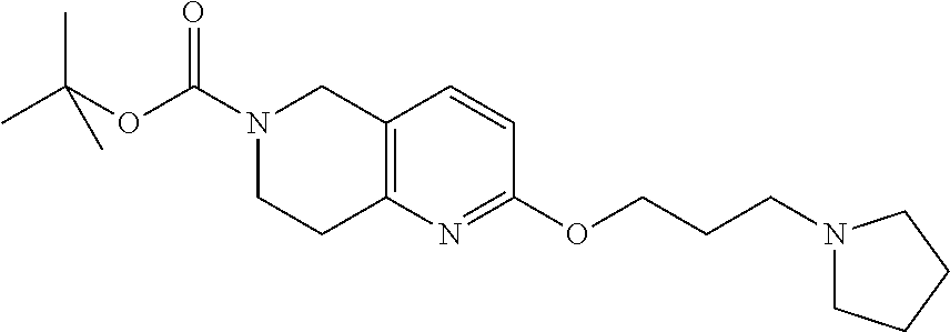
C12=C(N=C(OCCCN3CCCC3)C=C1)CCN(C(OC(C)(C)C)=O)C2
